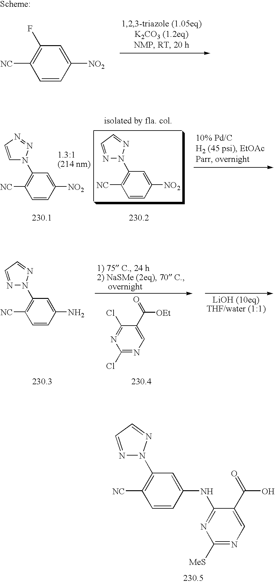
C1([NC])=C(N2N=CC=N2)C=C([NO2])C=C1.C1([NC])=C(N2C=CN=N2)C=C([NO2])C=C1.C1([NC])=C(F)C=C([NO2])C=C1.N1=C(Cl)C(C(=O)[OEt])=CN=C1Cl.C1([NC])=C(N2N=CC=N2)C=C(N)C=C1.[230.3].[230.4].C1([NC])=C(N2N=CC=N2)C=C(NC2=NC([MeS])=NC=C2C(=O)O)C=C1
